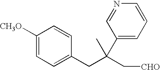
C1=C(CC(C[CHO])(C)C2=CC=CN=C2)C=CC([CH3O])=C1
